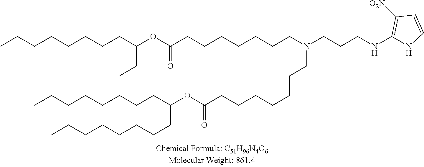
CCCCCCCCC(OC(CCCCCCCN(CCCNC1=C([O2N])C=CN1)CCCCCCCC(OC(CCCCCCCC)CCCCCCCC)=O)=O)CC
